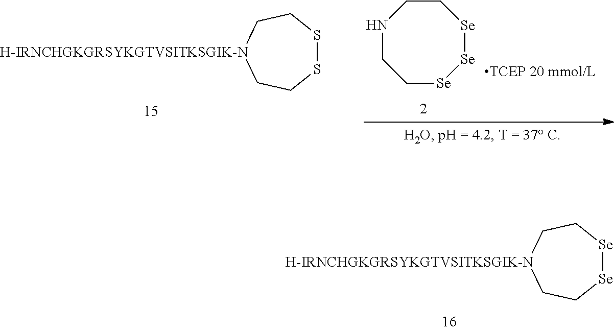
S1SCC[H-IRNCHGKGRSYKGTVSITKSGIK-N]CC1.N1CC[Se][Se][Se]CC1.[Se]1[Se]CC[H-IRNCHGKGRSYKGTVSITKSGIK-N]CC1
